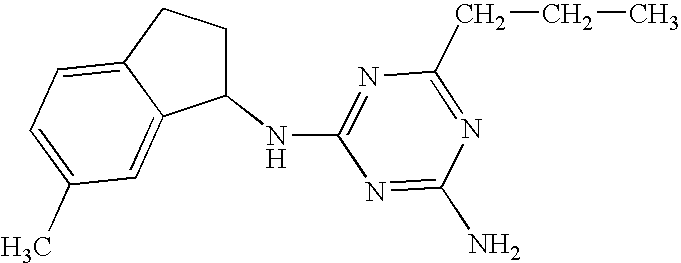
C1(NC2=NC(CCC)=NC(N)=N2)CCC2=CC=C(C)C=C12
